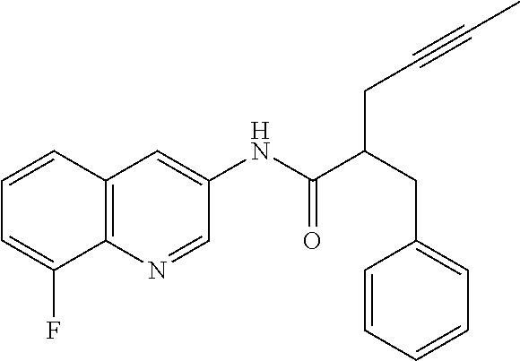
C12=C(N=CC(NC(C(CC3=CC=CC=C3)CC#CC)=O)=C1)C(F)=CC=C2
